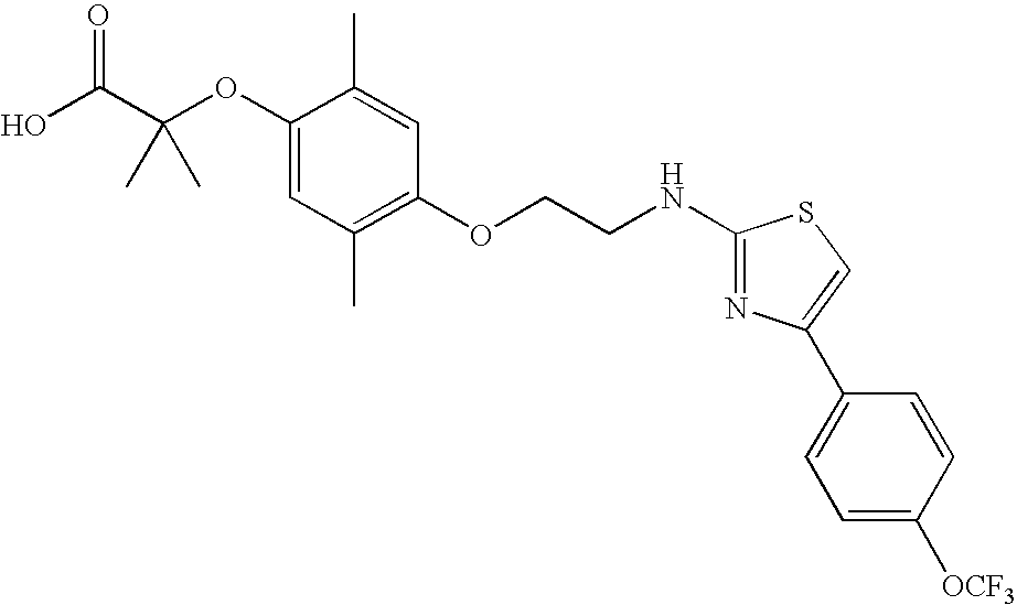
C1(OC(C(O)=O)(C)C)=CC(C)=C(OCCNC2=NC(C3=CC=C([OCF3])C=C3)=CS2)C=C1C
